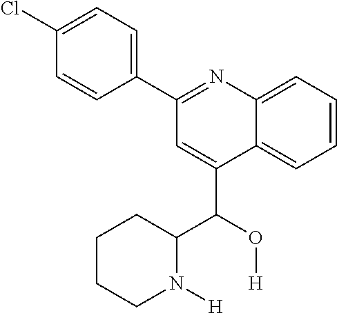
C1CCN([H])C(C(O[H])C2=CC(C3=CC=C(Cl)C=C3)=NC3=CC=CC=C23)C1
